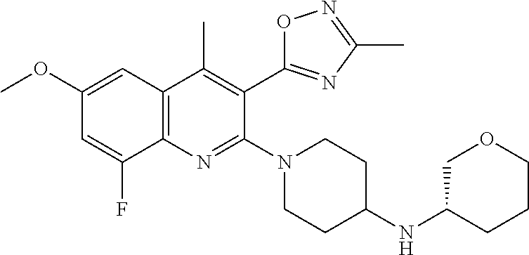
C1(OC)=CC2=C(N=C(N3CCC(NC4COCCC4)CC3)C(C3=NC(C)=NO3)=C2C)C(F)=C1
